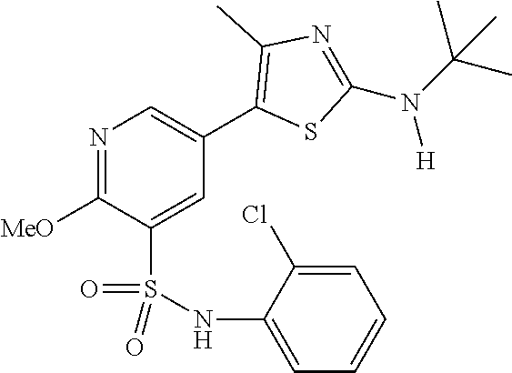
N1=C([MeO])C(S(NC2=CC=CC=C2Cl)(=O)=O)=CC(C2=C(C)N=C(N(C(C)(C)C)[H])S2)=C1
